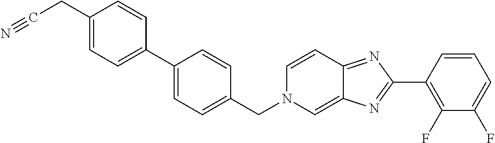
C1(C2=NC3=CN(CC4=CC=C(C5=CC=C(CC#N)C=C5)C=C4)C=CC3=N2)=C(F)C(F)=CC=C1
